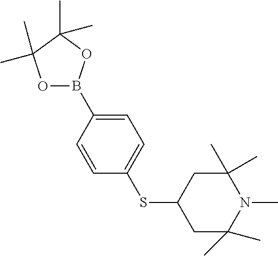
C1C(SC2=CC=C(B3OC(C)(C)C(C)(C)O3)C=C2)CC(C)(C)N(C)C1(C)C
